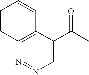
C12=C(C(C(C)=O)=CN=N1)C=CC=C2
